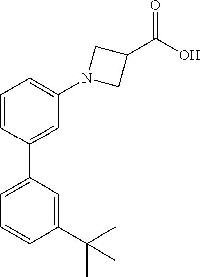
C1=CC(C2=CC=CC(C(C)(C)C)=C2)=CC(N2CC(C(O)=O)C2)=C1
